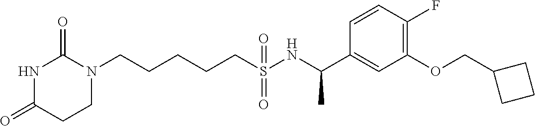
C(CCCS(NC(C1=CC(OCC2CCC2)=C(F)C=C1)C)(=O)=O)CN1C(=O)NC(=O)CC1
